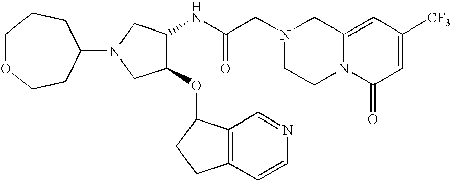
C12=CC([CF3])=CC(=O)N1CCN(CC(NC1C(OC3C4=C(CC3)C=CN=C4)CN(C3CCOCCC3)C1)=O)C2
